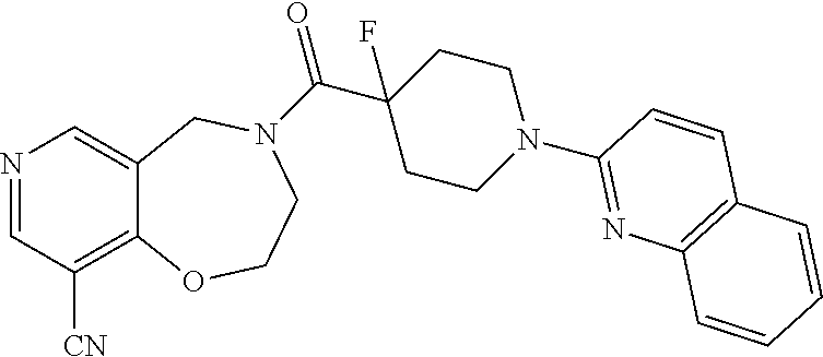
N1=CC([CN])=C2C(=C1)CN(C(C1(F)CCN(C3=NC4=C(C=C3)C=CC=C4)CC1)=O)CCO2
